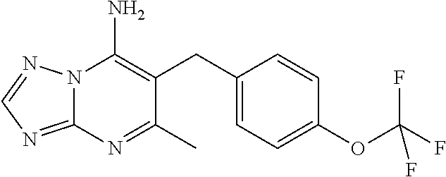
C1(CC2=C(N)N3C(=NC=N3)N=C2C)=CC=C(OC(F)(F)F)C=C1
